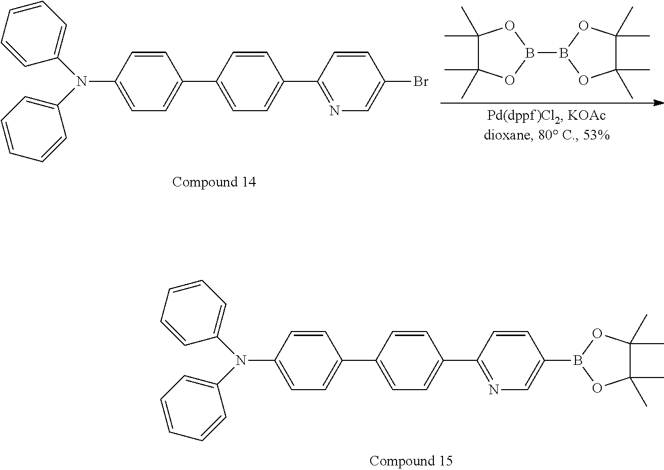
C1=CC(N(C2=CC=CC=C2)C2=CC=CC=C2)=CC=C1C1=CC=C(C2=NC=C(B3OC(C)(C)C(C)(C)O3)C=C2)C=C1.C1=CC(N(C2=CC=CC=C2)C2=CC=CC=C2)=CC=C1C1=CC=C(C2=NC=C(Br)C=C2)C=C1.C1(C)(C)C(C)(C)OB(B2OC(C)(C)C(C)(C)O2)O1
